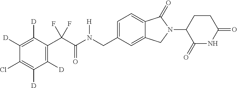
C1([D])=C([D])C(C(C(N(CC2=CC=C3C(=C2)CN(C2C(=O)NC(=O)CC2)C3=O)[H])=O)(F)F)=C([D])C([D])=C1Cl
